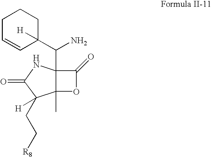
C12(C)C(C(C3([H])CCCC=C3)N)(NC(=O)C1(CC[R8])[H])C(=O)O2
